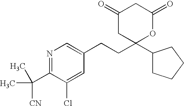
N1=C(C([CN])(C)C)C(Cl)=CC(CCC2(C3CCCC3)OC(=O)CC(=O)C2)=C1
